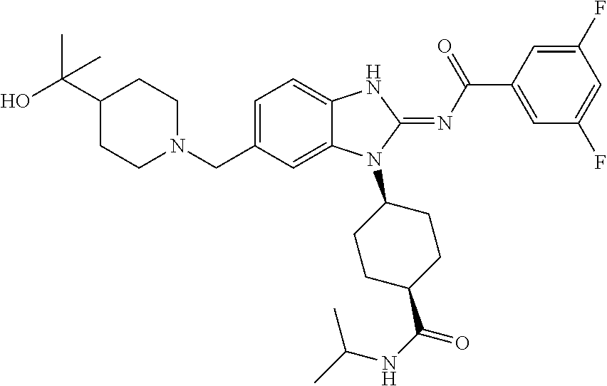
OC(C1CCN(CC2=CC=C3C(=C2)N(C2CCC(C(=O)NC(C)C)CC2)C(=NC(C2=CC(F)=CC(F)=C2)=O)N3)CC1)(C)C
